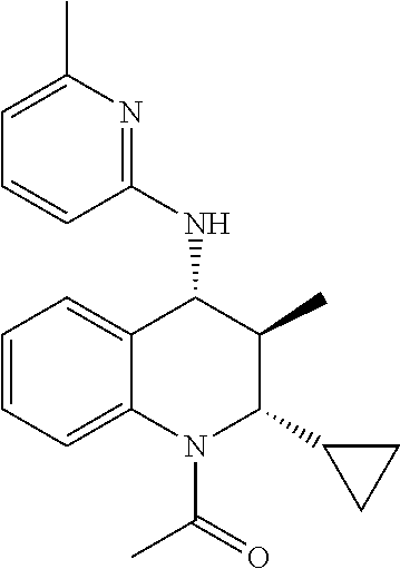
C1=CC=C2C(=C1)C(NC1=NC(C)=CC=C1)C(C)C(C1CC1)N2C(=O)C
